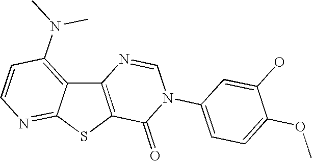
C12=C(SC3=NC=CC(N(C)C)=C13)C(=O)N(C1=CC=C(OC)C(O)=C1)C=N2
